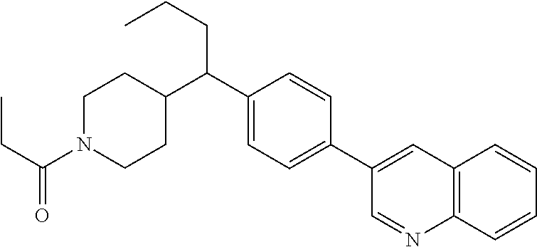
C1(C(C2CCN(C(=O)CC)CC2)CCC)=CC=C(C2=CC3=C(C=CC=C3)N=C2)C=C1
